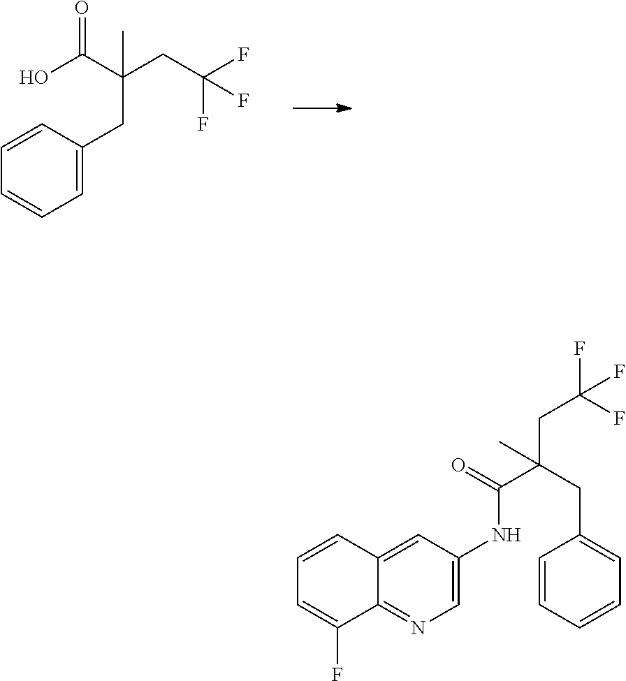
OC(C(CC(F)(F)F)(CC1=CC=CC=C1)C)=O.O=C(C(CC1=CC=CC=C1)(CC(F)(F)F)C)NC1=CN=C2C(=C1)C=CC=C2F
